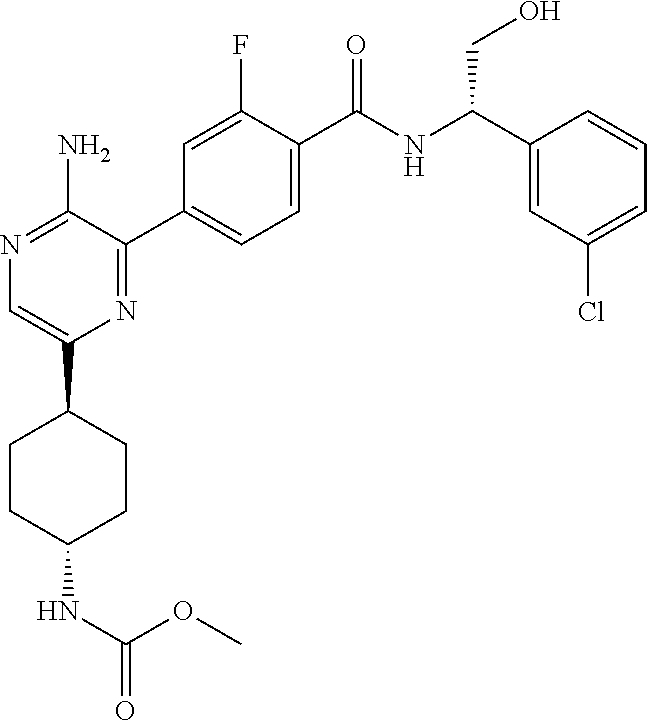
C1(C2CCC(NC(OC)=O)CC2)=CN=C(N)C(C2=CC=C(C(NC(C3=CC(Cl)=CC=C3)CO)=O)C(F)=C2)=N1
